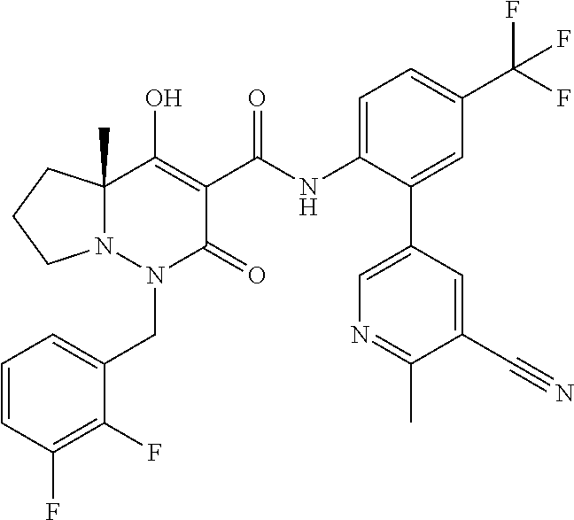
C1(NC(=O)C2=C(O)C3(C)N(N(CC4=CC=CC(F)=C4F)C2=O)CCC3)=CC=C(C(F)(F)F)C=C1C1=CN=C(C)C(C#N)=C1
